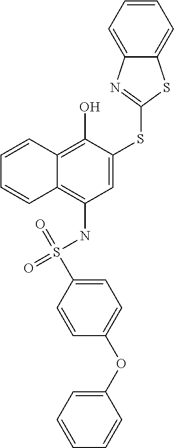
C1=CC2=C(O)C(SC3=NC4=CC=CC=C4S3)=CC(NS(=O)(C3=CC=C(OC4=CC=CC=C4)C=C3)=O)=C2C=C1
